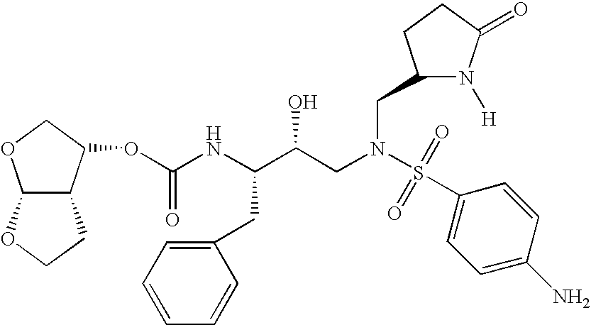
O(C(NC(C(CN(CC1N([H])C(=O)CC1)S(C1=CC=C(N)C=C1)(=O)=O)O)CC1=CC=CC=C1)=O)C1C2C(OC1)OCC2
